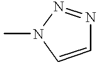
C1=CN(C)N=N1
